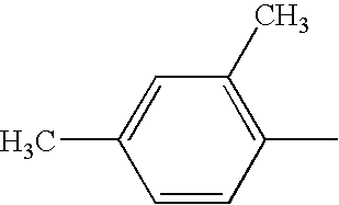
C1=CC(C)=C(C)C=C1C
